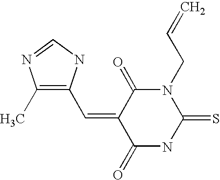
O=C1C(=CC2=C(C)N=CN2)C(=O)N(CC=C)C(=S)N1
